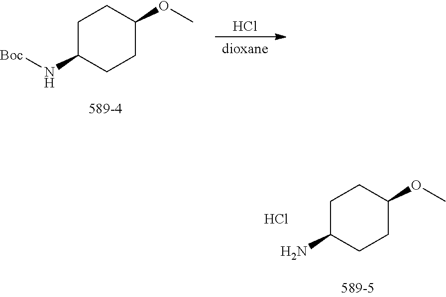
C1C(N[Boc])CCC(OC)C1.Cl.[dioxane].C1C(N)CCC(OC)C1.Cl
